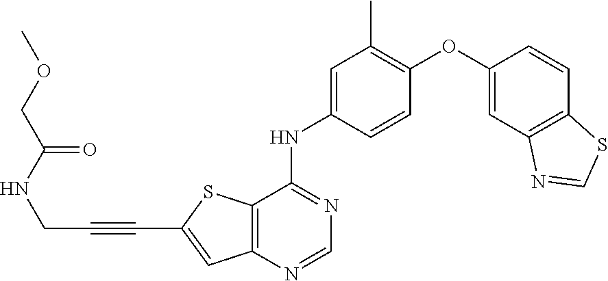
C1=CC(NC2=NC=NC3=C2SC(C#CCNC(COC)=O)=C3)=CC(C)=C1OC1=CC2=C(C=C1)SC=N2
